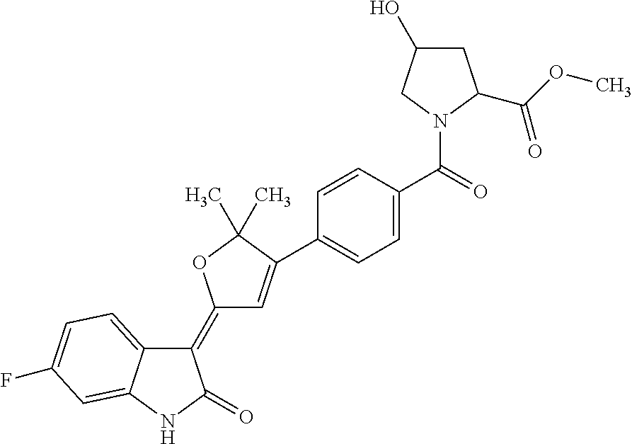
C1(=C2C=C(C3=CC=C(C(=O)N4CC(O)CC4C(OC)=O)C=C3)C(C)(C)O2)C2=CC=C(F)C=C2NC1=O
